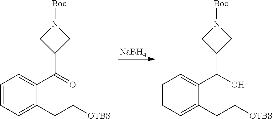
[NaBH4].C1=CC=C(CC[OTBS])C(C(=O)C2CN([Boc])C2)=C1.C1=CC=C(CC[OTBS])C(C(O)C2CN([Boc])C2)=C1
